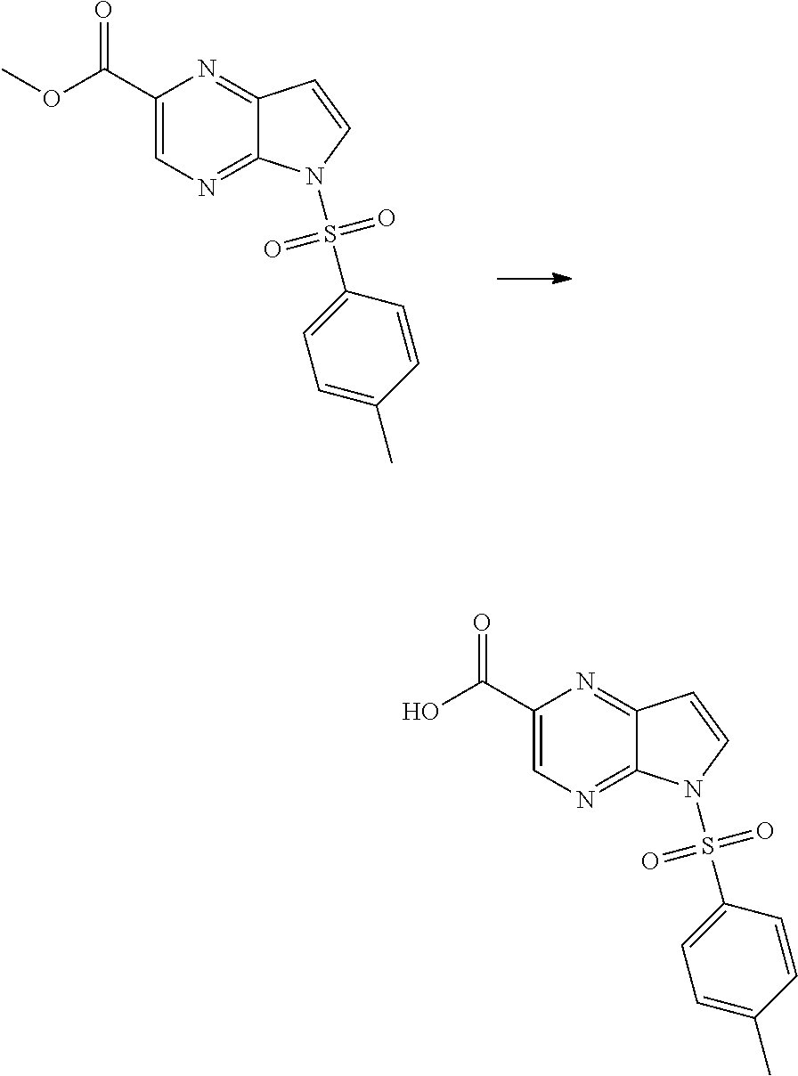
C1(C(OC)=O)=CN=C2C(=N1)C=CN2S(C1=CC=C(C)C=C1)(=O)=O.C1(C(O)=O)=CN=C2C(=N1)C=CN2S(C1=CC=C(C)C=C1)(=O)=O
